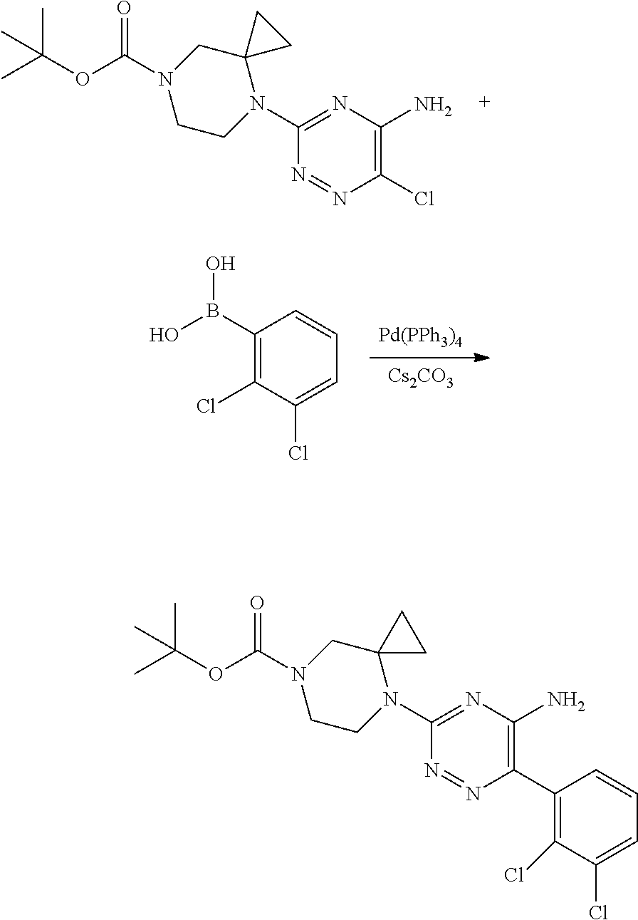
N1=NC(Cl)=C(N)N=C1N1C2(CN(C(OC(C)(C)C)=O)CC1)CC2.[Pd(PPh3)4].[Cs2CO3].C1(B(O)O)=C(Cl)C(Cl)=CC=C1.N1=NC(C2=C(Cl)C(Cl)=CC=C2)=C(N)N=C1N1C2(CN(C(OC(C)(C)C)=O)CC1)CC2
